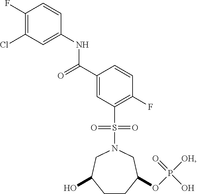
C1(F)=C(Cl)C=C(NC(C2=CC(S(=O)(=O)N3CC(O)CCC(OP([OH])(=O)O)C3)=C(F)C=C2)=O)C=C1
